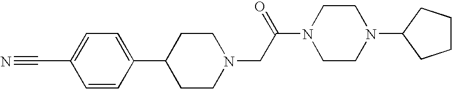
C1(C#N)=CC=C(C2CCN(CC(N3CCN(C4CCCC4)CC3)=O)CC2)C=C1
